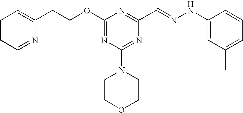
C(COC1=NC(N2CCOCC2)=NC(C=NNC2=CC(C)=CC=C2)=N1)C1=CC=CC=N1
